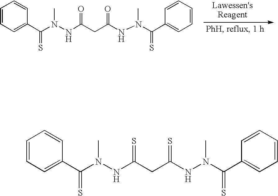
N(C(CC(NN(C(C1=CC=CC=C1)=S)C)=O)=O)N(C(C1=CC=CC=C1)=S)C.N(C(CC(NN(C(C1=CC=CC=C1)=S)C)=S)=S)N(C(C1=CC=CC=C1)=S)C
